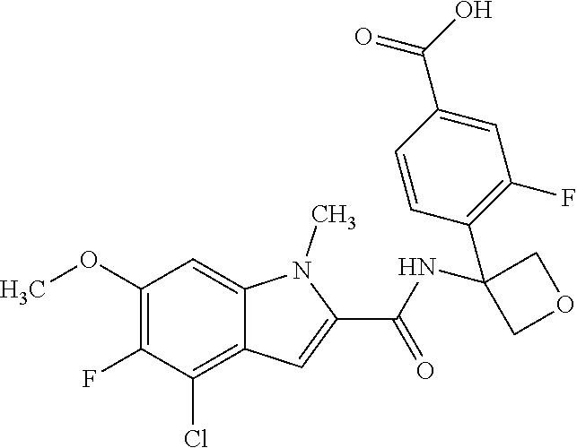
C1(OC)=C(F)C(Cl)=C2C(=C1)N(C)C(C(=O)NC1(C3=C(F)C=C(C(O)=O)C=C3)COC1)=C2
